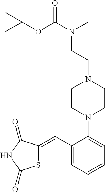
S1C(=CC2=CC=CC=C2N2CCN(CCN(C)C(OC(C)(C)C)=O)CC2)C(=O)NC1=O
